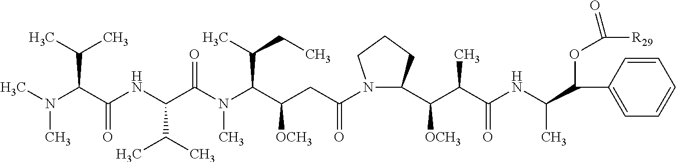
CN(C)C(C(C)C)C(=O)NC(C(C)C)C(=O)N(C)C(C(CC)C)C([OCH3])CC(=O)N1C(C([OCH3])C(C)C(=O)NC(C)C(C2=CC=CC=C2)OC([R29])=O)CCC1
